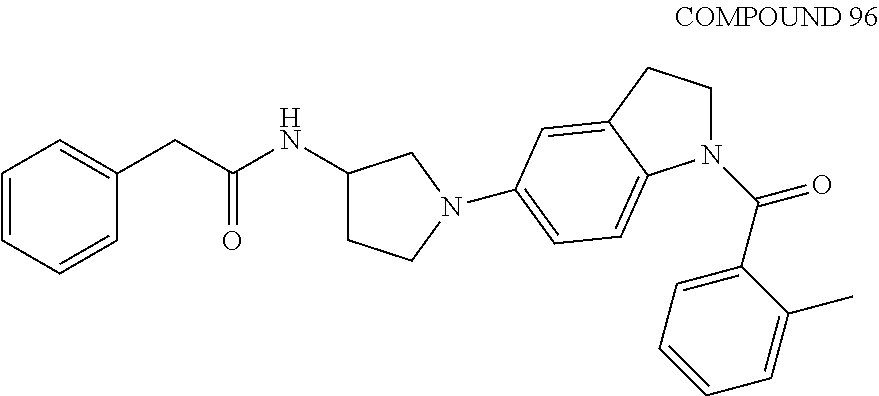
C1=CC=CC(CC(NC2CCN(C3=CC=C4C(=C3)CCN4C(C3=CC=CC=C3C)=O)C2)=O)=C1
